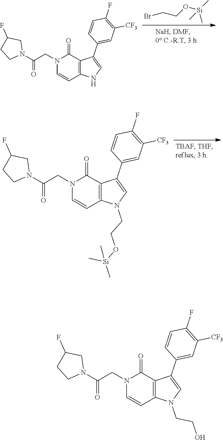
BrCCO[Si](C)(C)C.C(CN1C=CC2=C(C1=O)C(C1=CC([CF3])=C(F)C=C1)=CN2)(N1CC(F)CC1)=O.C(CN1C=CC2=C(C1=O)C(C1=CC([CF3])=C(F)C=C1)=CN2CCO[Si](C)(C)C)(N1CC(F)CC1)=O.C(CN1C=CC2=C(C1=O)C(C1=CC([CF3])=C(F)C=C1)=CN2CCO)(N1CC(F)CC1)=O
